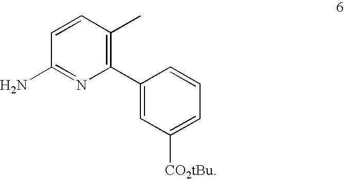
C1(C2=CC([CO2tBu])=CC=C2)=C(C)C=CC(N)=N1
